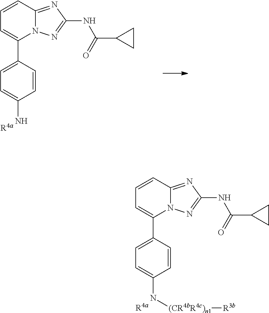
C1=CC2=NC(NC(C3CC3)=O)=NN2C(C2=CC=C(N)C=C2)=C1.C1=CC2=NC(NC(C3CC3)=O)=NN2C(C2=CC=C(N[(CR4bR4c)n1][R3b])C=C2)=C1
